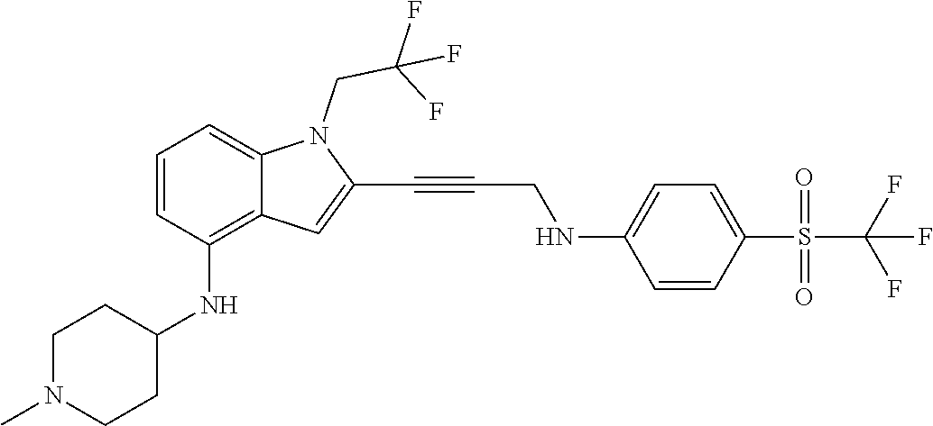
C(C#CC1=CC2=C(NC3CCN(C)CC3)C=CC=C2N1CC(F)(F)F)NC1=CC=C(S(C(F)(F)F)(=O)=O)C=C1
